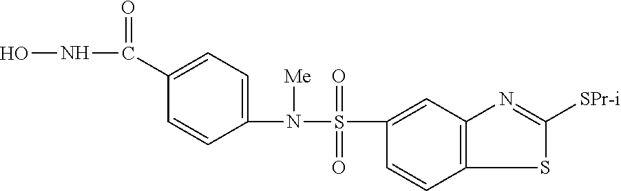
C1(N(S(C2=CC3=C(C=C2)SC([SPr-i])=N3)(=O)=O)[Me])=CC=C(C(NO)=O)C=C1
